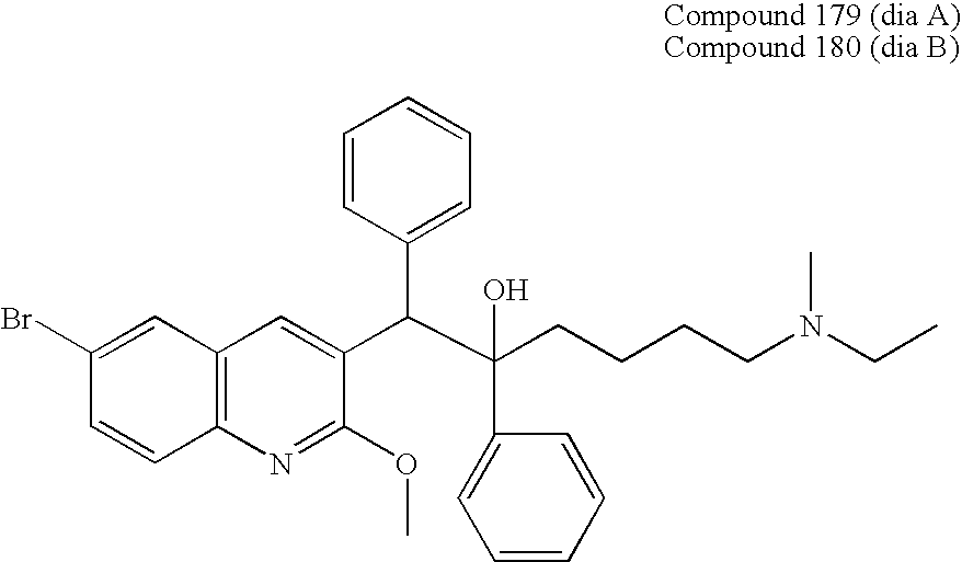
BrC1=CC2=C(C=C1)N=C(OC)C(C(C(CCCCN(CC)C)(C1=CC=CC=C1)O)C1=CC=CC=C1)=C2
